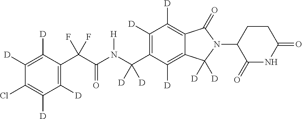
C1([D])=C([D])C(C(C(N(C(C2=C([D])C([D])=C3C(=C2[D])C([D])([D])N(C2C(=O)NC(=O)CC2)C3=O)([D])[D])[H])=O)(F)F)=C([D])C([D])=C1Cl
